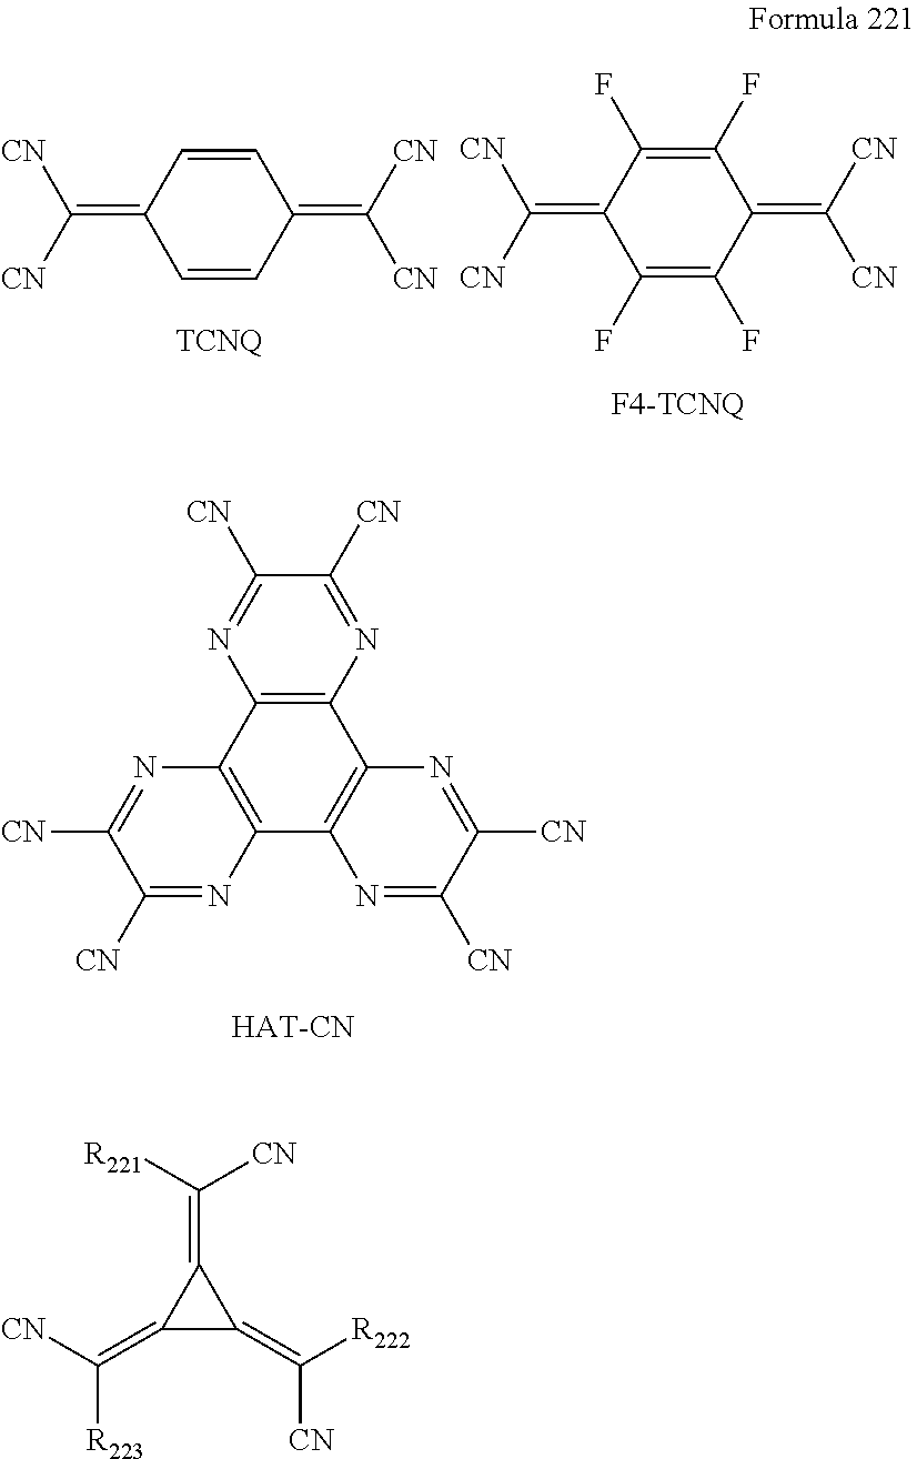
C1=CC(=C([CN])[CN])C=CC1=C([CN])[CN].C1(F)=C(F)C(=C([CN])[CN])C(F)=C(F)C1=C([CN])[CN].C1([CN])=NC2=C(N=C1[CN])C1=C(C3=C2N=C([CN])C([CN])=N3)N=C([CN])C([CN])=N1.C(=C1C(=C([CN])[R223])C1=C([R222])[CN])([CN])[R221]
